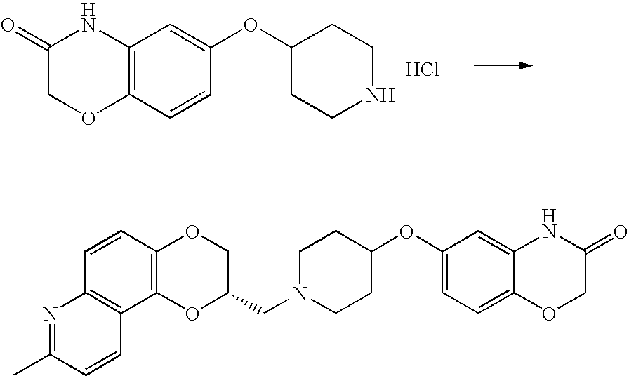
C1(OC2=CC=C3C(=C2)NC(=O)CO3)CCN(CC2COC3=C(O2)C2=C(C=C3)N=C(C)C=C2)CC1.C1(OC2=CC3=C(C=C2)OCC(=O)N3)CCNCC1.Cl
